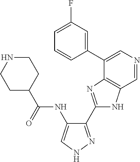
C1(C2=NC3=C(N2)C=NC=C3C2=CC(F)=CC=C2)=NNC=C1NC(C1CCNCC1)=O
